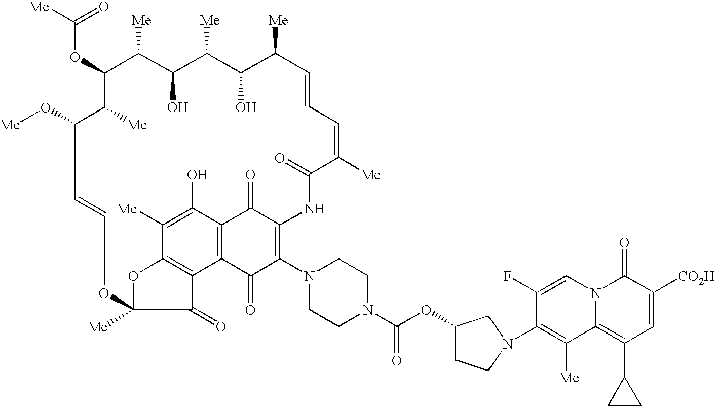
C1=CC=C([Me])C(=O)NC2=C(N3CCN(C(=O)OC4CCN(C5=C([Me])C6=C(C7CC7)C=C([CO2H])C(=O)N6C=C5F)C4)CC3)C(=O)C3=C(C(O)=C([Me])C4=C3C(=O)C([Me])(OC=CC(O[Me])C([Me])C(OC([Me])=O)C([Me])C(O)C([Me])C(O)C1[Me])O4)C2=O
